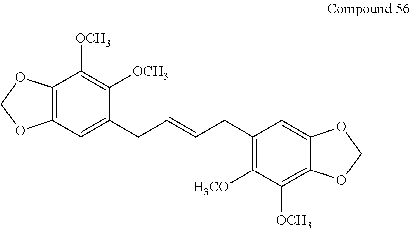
C1(CC=CCC2=C([H3CO])C([OCH3])=C3C(=C2)OCO3)=CC2=C(C([OCH3])=C1[OCH3])OCO2
